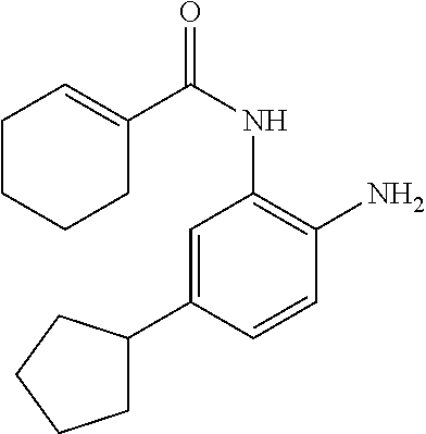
C1=C(C2CCCC2)C=CC(N)=C1NC(=O)C1=CCCCC1
